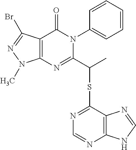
C12=C(C(Br)=NN1C)C(=O)N(C1=CC=CC=C1)C(C(C)SC1=NC=NC3=C1N=CN3)=N2
